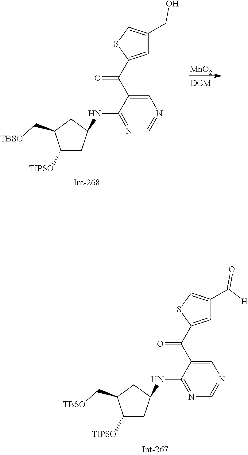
[MnO2].C1=C(C(C2=CC(CO)=CS2)=O)C(NC2CC([TIPSO])C(C[TBSO])C2)=NC=N1.C1=C(C(C2=CC(C(=O)[H])=CS2)=O)C(NC2CC([TIPSO])C(C[TBSO])C2)=NC=N1
